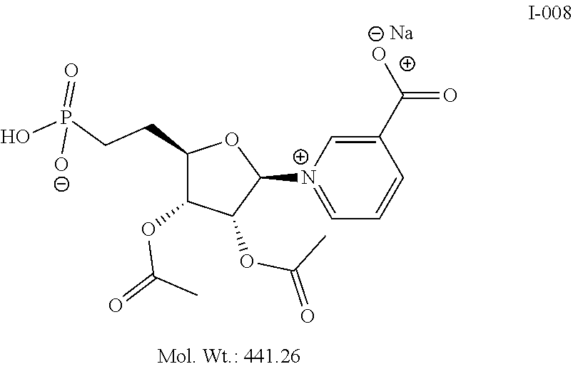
C(CC1C(OC(=O)C)C(OC(=O)C)C([N+]2=CC=CC(C(=O)O)=C2)O1)P(O)(=O)[O-].[Na]
